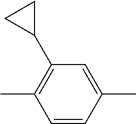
CC1=CC(C2CC2)=C(C)C=C1
